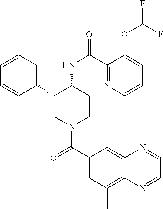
C1(C2CN(C(C3=CC(C)=C4C(=C3)N=CC=N4)=O)CCC2NC(=O)C2=NC=CC=C2OC(F)F)=CC=CC=C1
